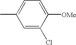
C1=C(Cl)C([OMe])=CC=C1C
